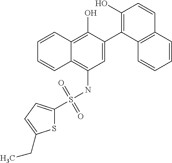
C1=C(C2=C(O)C=CC3=C2C=CC=C3)C(O)=C2C(=C1NS(C1=CC=C(CC)S1)(=O)=O)C=CC=C2
